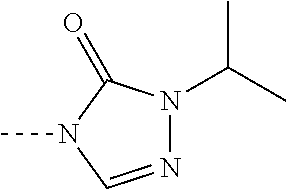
N1(C(C)C)N=CN(C)C1=O
